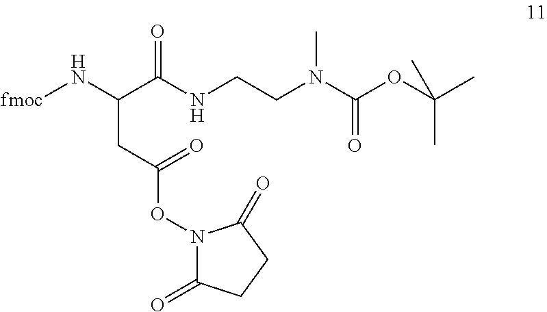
C(CC(=O)ON1C(=O)CCC1=O)(C(NCCN(C(OC(C)(C)C)=O)C)=O)N[fmoc]
